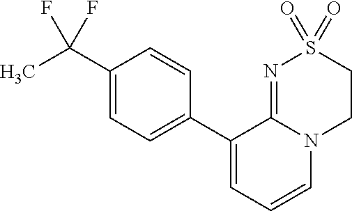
C1(C(C)(F)F)=CC=C(C2=CC=CN3C2=NS(=O)(=O)CC3)C=C1
